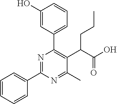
C1=CC=CC(C2=NC(C3=CC=CC(O)=C3)=C(C(C(O)=O)CCC)C(C)=N2)=C1
